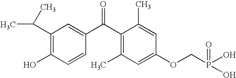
C1(C(C)C)=C(O)C=CC(C(C2=C(C)C=C(OCP(O)(=O)O)C=C2C)=O)=C1
